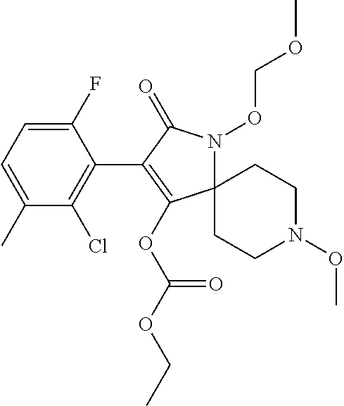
C1(F)=CC=C(C)C(Cl)=C1C1=C(OC(OCC)=O)C2(N(OCOC)C1=O)CCN(OC)CC2
